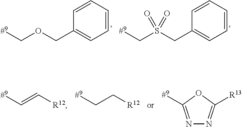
C1=CC=CC=C1COC[#9].C1=CC=CC=C1CS(C[#9])(=O)=O.[R12]C=C[#9].[R12]CC[#9].[#9]C1=NN=C([R13])O1
